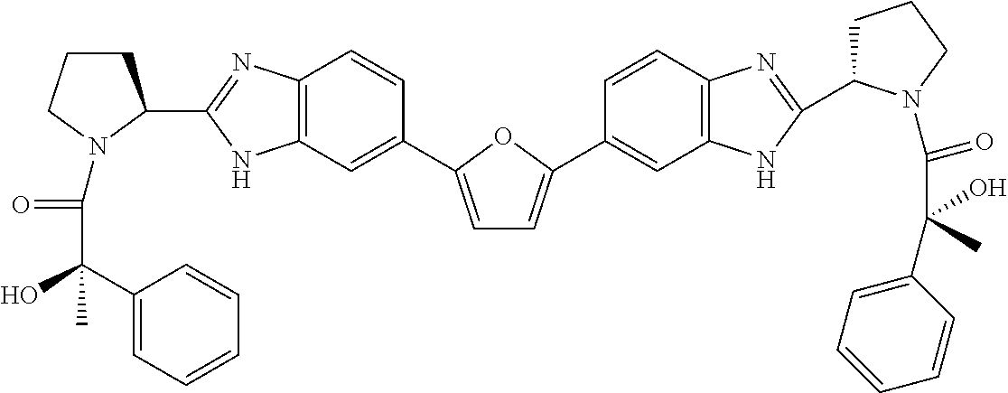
C1=C(C2=CC3=C(C=C2)N=C(C2CCCN2C(C(C2=CC=CC=C2)(O)C)=O)N3)OC(C2=CC3=C(C=C2)N=C(C2CCCN2C(=O)C(C2=CC=CC=C2)(O)C)N3)=C1
